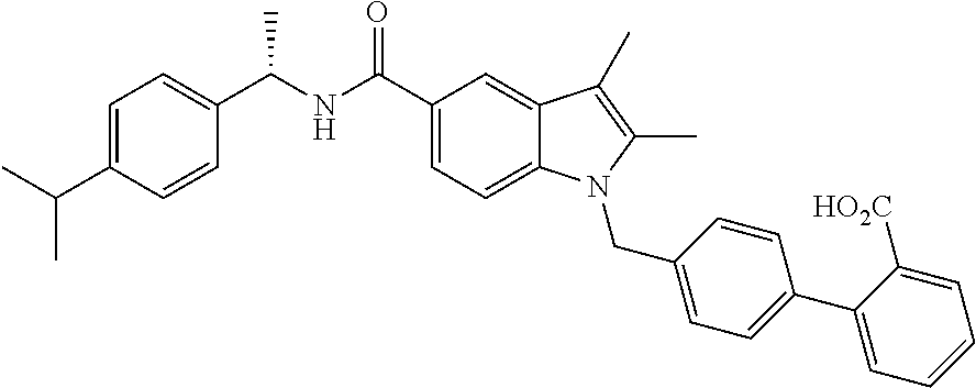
C1=C(C(C)C)C=CC(C(NC(C2=CC=C3C(=C2)C(C)=C(C)N3CC2=CC=C(C3=CC=CC=C3[HO2C])C=C2)=O)C)=C1
